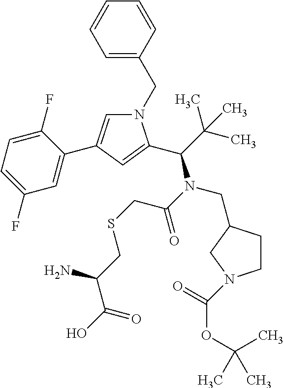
N1(CC2=CC=CC=C2)C=C(C2=CC(F)=CC=C2F)C=C1C(C(C)(C)C)N(C(=O)CSCC(C(O)=O)N)CC1CCN(C(=O)OC(C)(C)C)C1
